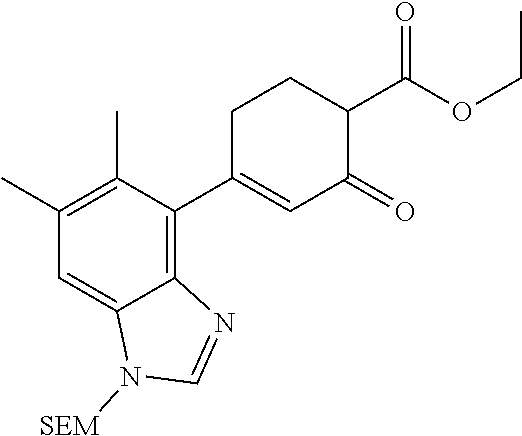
C1(C)=C(C)C(C2=CC(=O)C(C(OCC)=O)CC2)=C2C(=C1)N([SEM])C=N2
